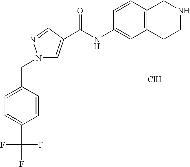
C1=C(CN2C=C(C(NC3=CC4=C(C=C3)CNCC4)=O)C=N2)C=CC(C(F)(F)F)=C1.Cl
